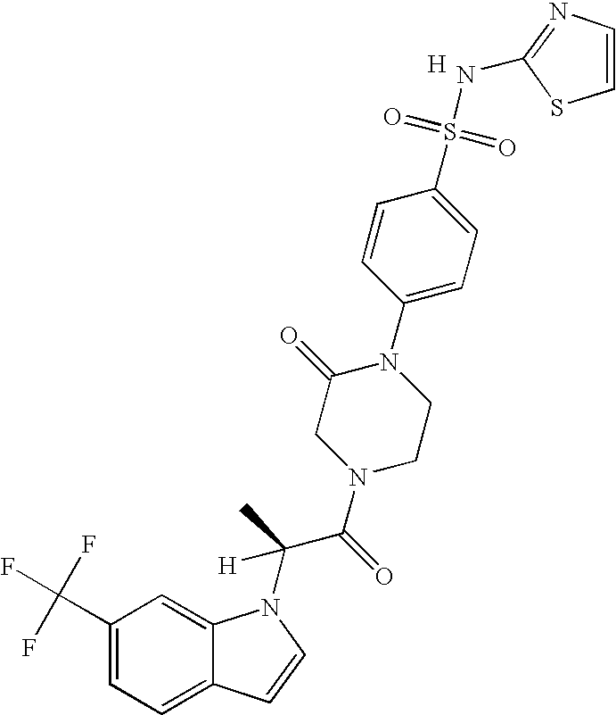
C1(C(F)(F)F)=CC=C2C(=C1)N(C(C(N1CCN(C3=CC=C(S(=O)(=O)NC4=NC=CS4)C=C3)C(=O)C1)=O)(C)[H])C=C2.[H]
